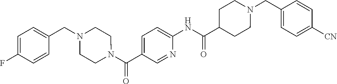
C1([CN])=CC=C(CN2CCC(C(NC3=CC=C(C(N4CCN(CC5=CC=C(F)C=C5)CC4)=O)C=N3)=O)CC2)C=C1
